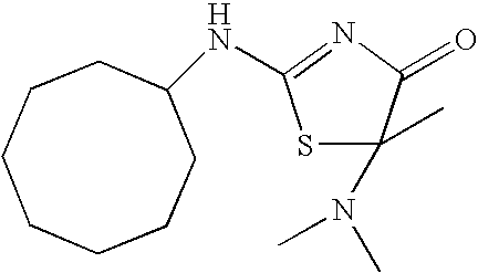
C1CCCCCCC1NC1=NC(=O)C(N(C)C)(C)S1
